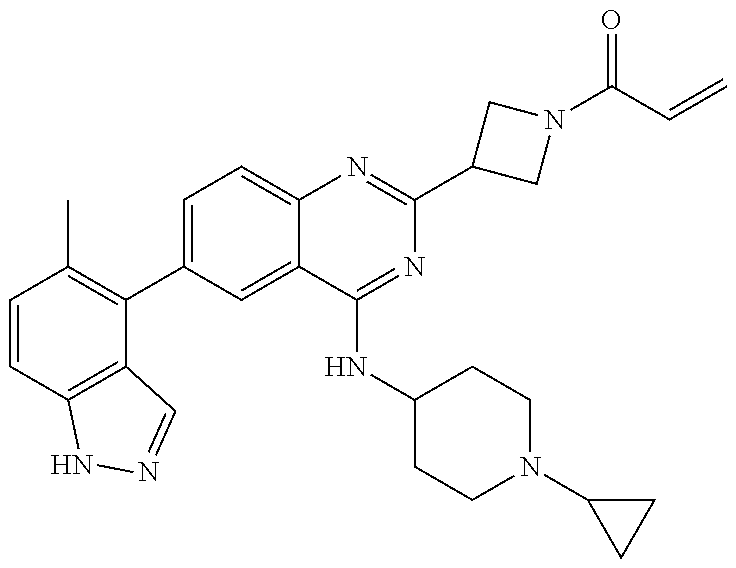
C1=CC2=C(C(C3=CC=C4C(=C3)C(NC3CCN(C5CC5)CC3)=NC(C3CN(C(C=C)=O)C3)=N4)=C1C)C=NN2
